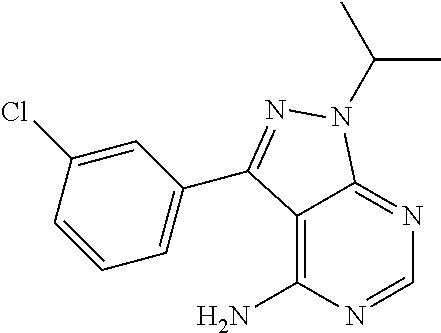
C12=C(N)N=CN=C1N(C(C)C)N=C2C1=CC=CC(Cl)=C1
